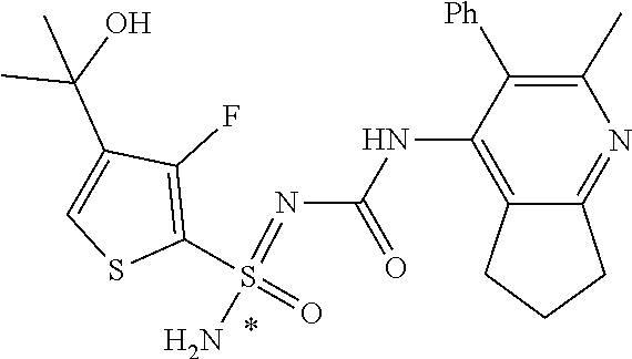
S(C1=C(F)C(C(C)(C)O)=CS1)(=NC(NC1=C2CCCC2=NC(C)=C1[Ph])=O)(=O)N
